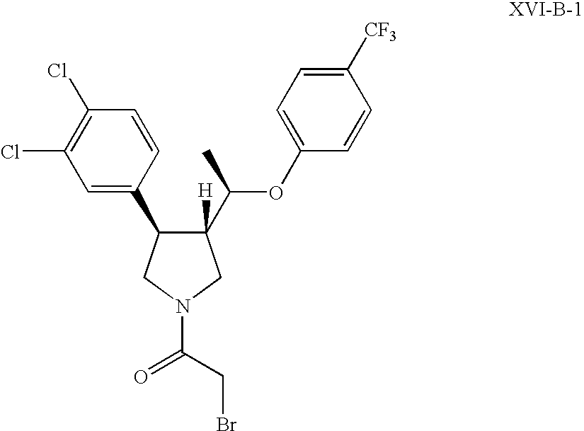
C(N1CC(C(C)OC2=CC=C([CF3])C=C2)([H])C(C2=CC(Cl)=C(Cl)C=C2)C1)(CBr)=O
